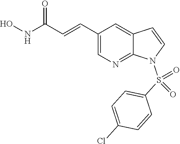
C1(C=CC(NO)=O)=CN=C2C(=C1)C=CN2S(C1=CC=C(Cl)C=C1)(=O)=O
